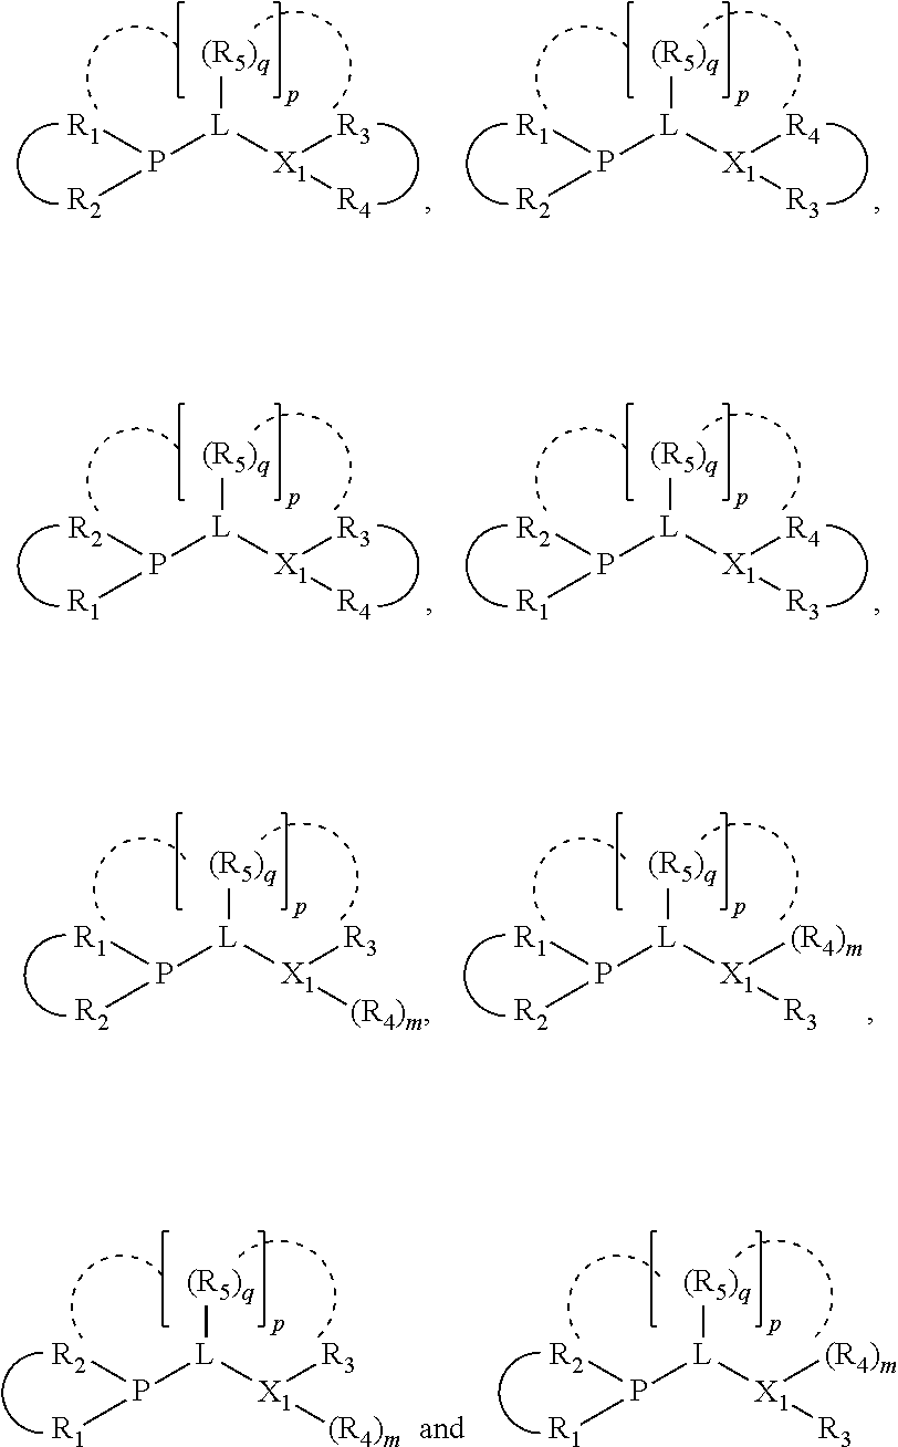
[(R5)q][L](P([R1])[R2])[X1]([R3])[R4].[(R5)q][L](P([R1])[R2])[X1]([R4])[R3].[(R5)q][L](P([R2])[R1])[X1]([R3])[R4].[(R5)q][L](P([R2])[R1])[X1]([R4])[R3].[(R5)q][L](P([R1])[R2])[X1]([R3])[(R4)m].[(R5)q][L](P([R1])[R2])[X1]([(R4)m])[R3].[(R5)q][L](P([R2])[R1])[X1]([R3])[(R4)m].[(R5)q][L](P([R2])[R1])[X1]([(R4)m])[R3]
